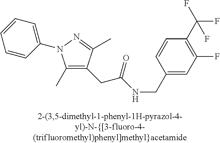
N(C(=O)CC1=C(C)N(C2=CC=CC=C2)N=C1C)CC1=CC(F)=C(C(F)(F)F)C=C1
